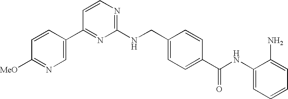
C1=CN=C(NCC2=CC=C(C(NC3=CC=CC=C3N)=O)C=C2)N=C1C1=CN=C([MeO])C=C1
